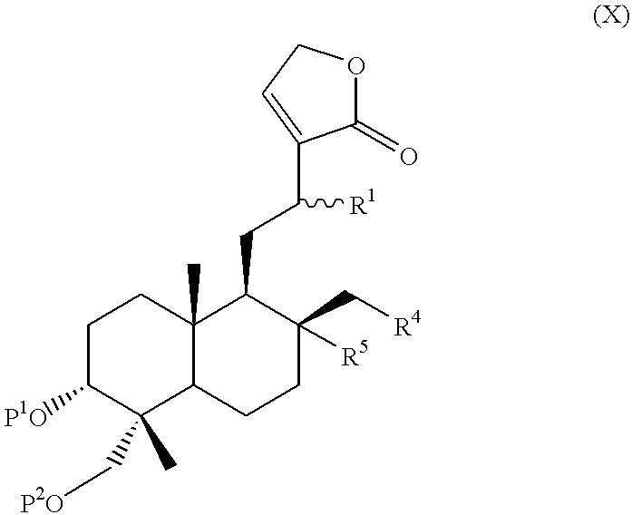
C1(=O)OCC=C1C(CC1C2(C)C(CCC1(C[R4])[R5])C(C[P2O])(C)C([P1O])CC2)[R1]
